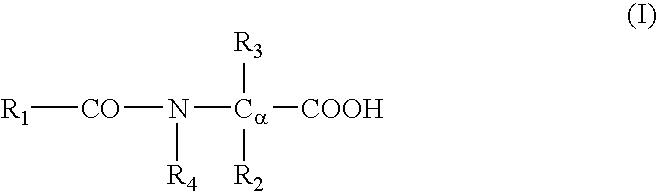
[R1][CO]N([R4])[Ca]([COOH])([R3])[R2]
